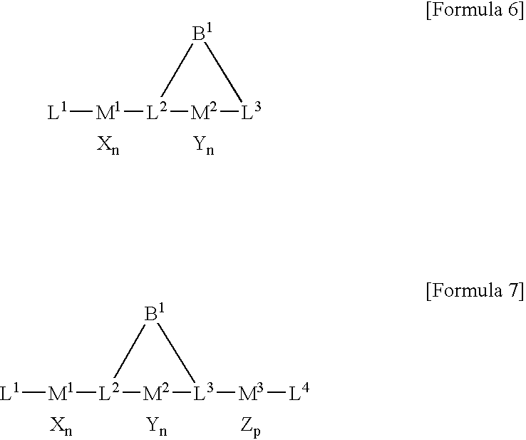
[L1][M1][L2]1[M2][L3][B1]1.[L1][M1][L2]1[M2][L3]([M3][L4])[B1]1
